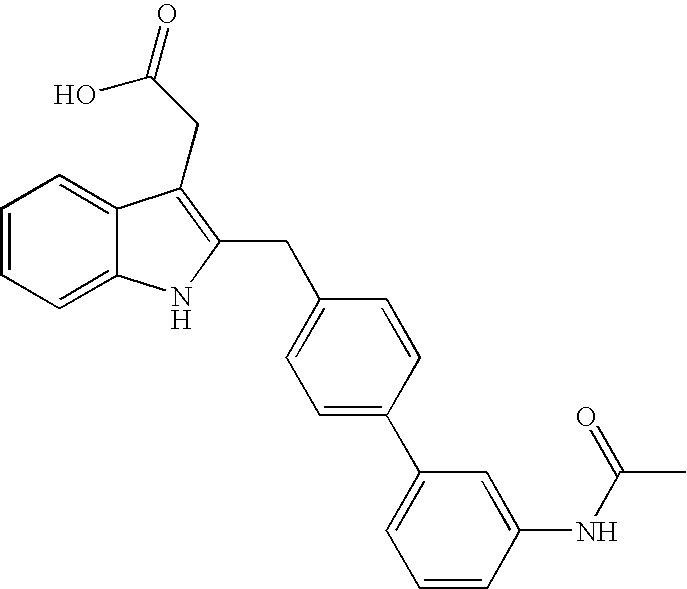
C1=CC=C2C(=C1)C(CC(=O)O)=C(CC1=CC=C(C3=CC=CC(NC(C)=O)=C3)C=C1)N2
